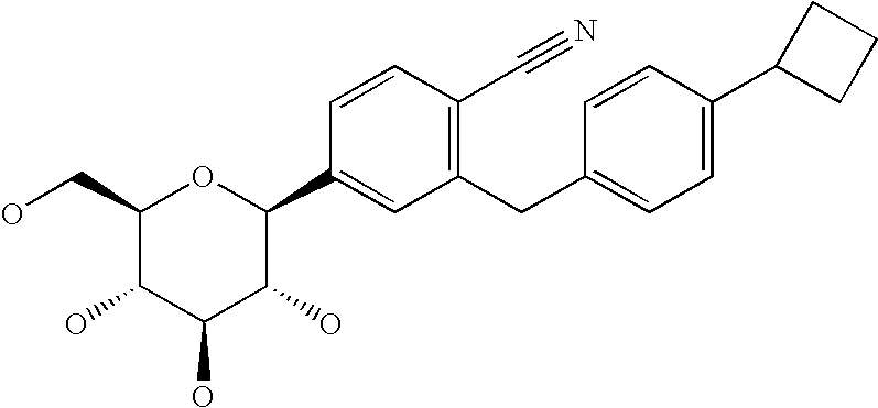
C1(CO)C(O)C(O)C(O)C(C2=CC(CC3=CC=C(C4CCC4)C=C3)=C(C#N)C=C2)O1
